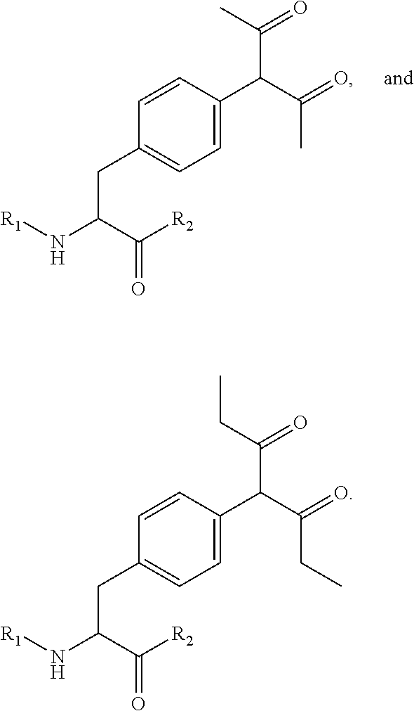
C1=CC(C(C(=O)C)C(=O)C)=CC=C1CC(N[R1])C([R2])=O.C1=CC(C(C(=O)CC)C(=O)CC)=CC=C1CC(N[R1])C([R2])=O
